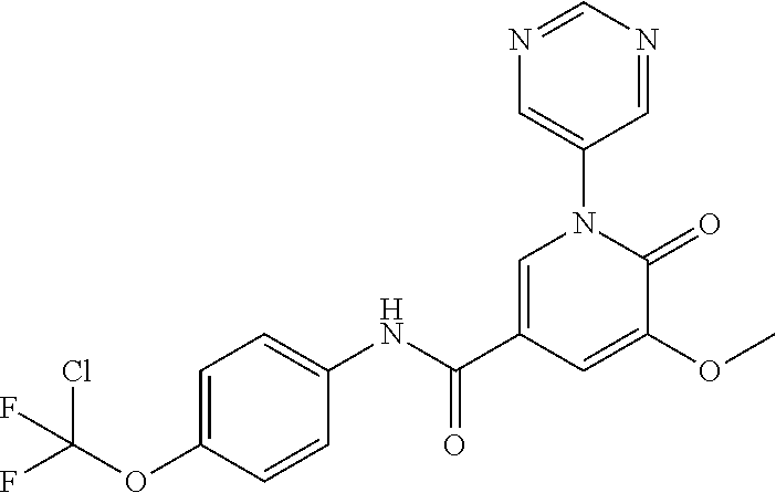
C1=C(C(NC2=CC=C(OC(F)(Cl)F)C=C2)=O)C=C(OC)C(=O)N1C1=CN=CN=C1
